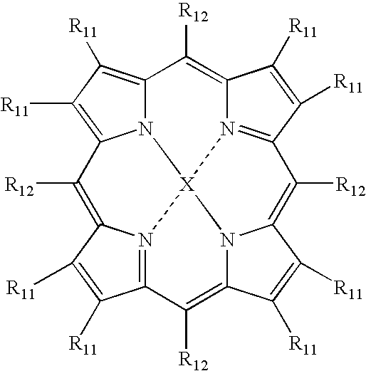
C12=C([R12])C3=C([R11])C([R11])=C4N3[X]35N1=C(C([R11])=C2[R11])C([R12])=C1N3C(=C([R12])C2=N5C(=C4[R12])C([R11])=C2[R11])C([R11])=C1[R11]
